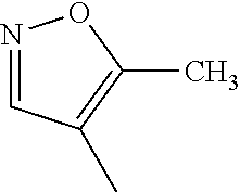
N1=CC(C)=C(C)O1
